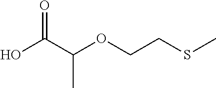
OC(C(OCCSC)C)=O
